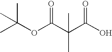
CC(OC(C(C(O)=O)(C)C)=O)(C)C
